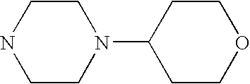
C1CN(C2CCOCC2)CCN1
